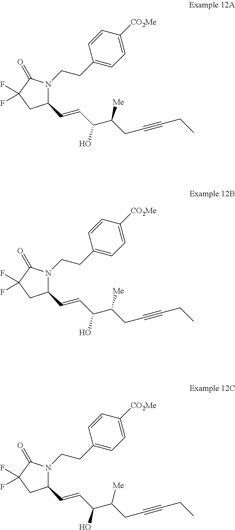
C(CC#CCC)(C(O)C=CC1N(CCC2=CC=C([CO2Me])C=C2)C(=O)C(F)(F)C1)[Me].C(CC#CCC)(C(O)C=CC1N(CCC2=CC=C([CO2Me])C=C2)C(=O)C(F)(F)C1)[Me].C(CC#CCC)(C(O)C=CC1N(CCC2=CC=C([CO2Me])C=C2)C(=O)C(F)(F)C1)[Me]
